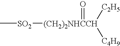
C[SO2][(CH2)2NHCCH]([C2H5])([C4H9])=O
